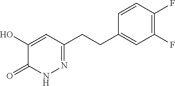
C1(O)=CC(CCC2=CC(F)=C(F)C=C2)=NNC1=O
